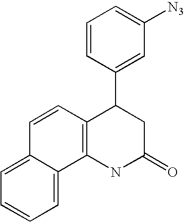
C12=C(NC(=O)CC1C1=CC([N3])=CC=C1)C1=CC=CC=C1C=C2
